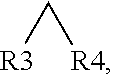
[R3]C[R4]
